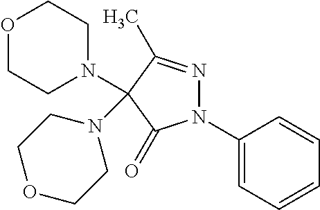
N1(C2=CC=CC=C2)N=C(C)C(N2CCOCC2)(N2CCOCC2)C1=O
